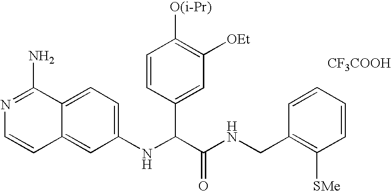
C1(NC(C(NCC2=C([SMe])C=CC=C2)=O)C2=CC([OEt])=C([O(i-Pr)])C=C2)=CC=C2C(=C1)C=CN=C2N.[CF3COOH]
